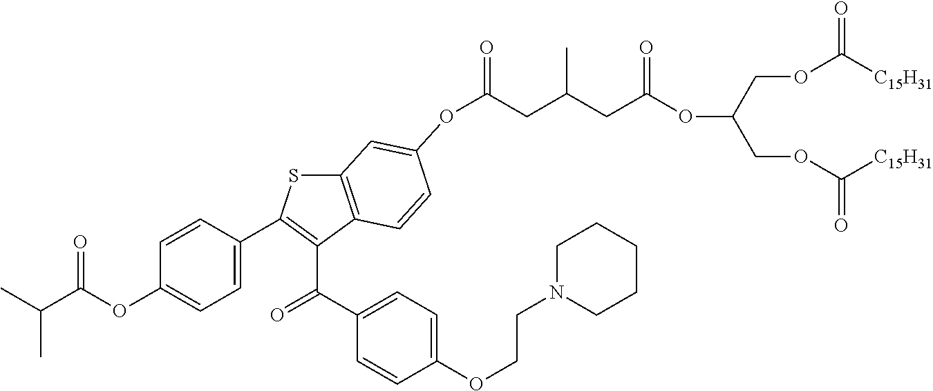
C(CC(CC(OC(COC([C15H31])=O)COC([C15H31])=O)=O)C)(=O)OC1=CC2=C(C(C(C3=CC=C(OCCN4CCCCC4)C=C3)=O)=C(C3=CC=C(OC(C(C)C)=O)C=C3)S2)C=C1
